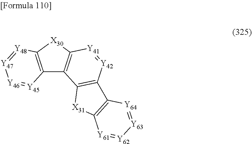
C12=C([X30]C3=C1C1=C([Y42]=[Y41]3)C3=C([X31]1)[Y61]=[Y62][Y63]=[Y64]3)[Y48]=[Y47][Y46]=[Y45]2
